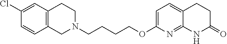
C1N(CCCCOC2=CC=C3C(=N2)NC(=O)CC3)CCC2=C1C=CC(Cl)=C2
